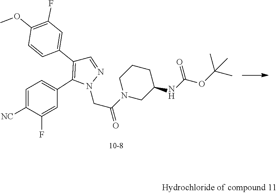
C1N(C(CN2N=CC(C3=CC(F)=C(OC)C=C3)=C2C2=CC=C([NC])C(F)=C2)=O)CC(NC(OC(C)(C)C)=O)CC1
